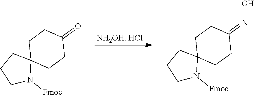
[NH2OH. HCl].C1N([Fmoc])C2(CC1)CCC(=O)CC2.C1N([Fmoc])C2(CC1)CCC(=NO)CC2
